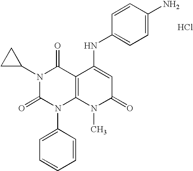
N1(C2CC2)C(=O)N(C2=CC=CC=C2)C2=C(C1=O)C(NC1=CC=C(N)C=C1)=CC(=O)N2C.Cl
